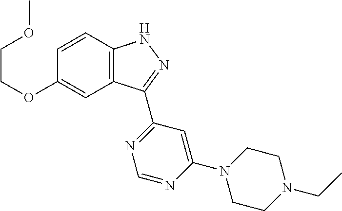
C12=C(C=CC(OCCOC)=C1)NN=C2C1=NC=NC(N2CCN(CC)CC2)=C1
